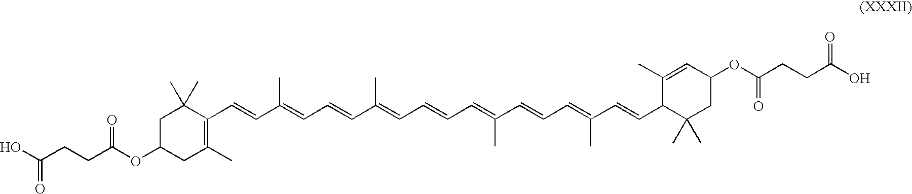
C1C(C)(C)C(C=CC(=CC=CC(=CC=CC=C(C=CC=C(C=CC2C(C)(C)CC(OC(CCC(O)=O)=O)C=C2C)C)C)C)C)=C(C)CC1OC(CCC(O)=O)=O
